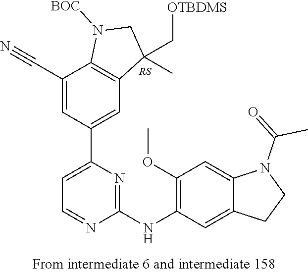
[RS].C1(C#N)=CC(C2=CC=NC(NC3=C(OC)C=C4C(=C3)CCN4C(=O)C)=N2)=CC2=C1N([BOC])CC2(C)C[OTBDMS]
